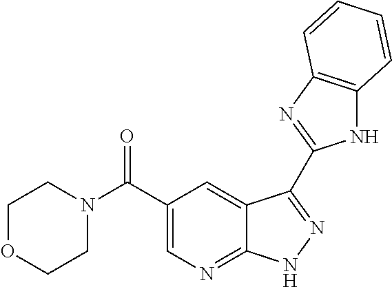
C(C1=CN=C2C(=C1)C(C1=NC3=C(N1)C=CC=C3)=NN2)(N1CCOCC1)=O
